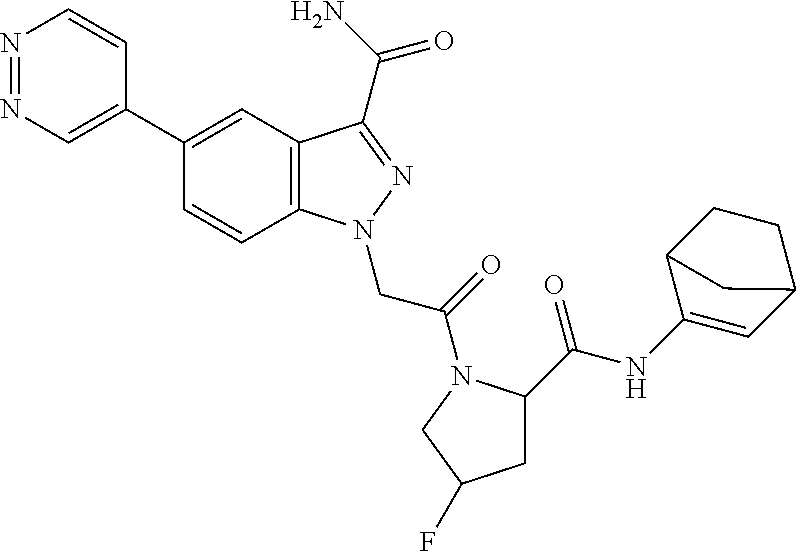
N1=NC=C(C2=CC3=C(C=C2)N(CC(=O)N2C(C(=O)NC4=CC5CCC4C5)CC(F)C2)N=C3C(N)=O)C=C1
